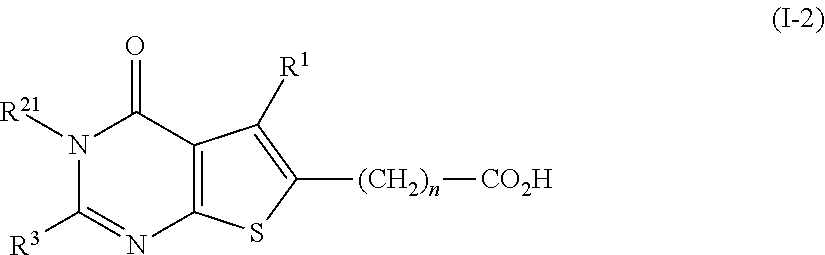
N1([R21])C([R3])=NC2=C(C1=O)C([R1])=C([(CH2)n][CO2H])S2
